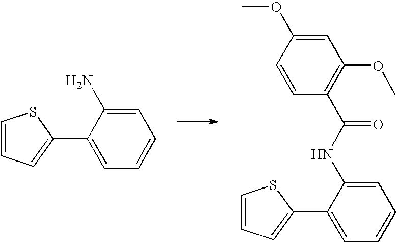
C1(C2=CC=CC=C2NC(C2=C(OC)C=C(OC)C=C2)=O)=CC=CS1.C1(C2=CC=CC=C2N)=CC=CS1
